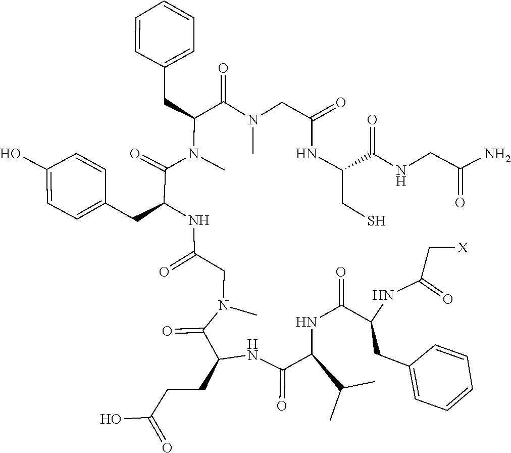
OC(=O)CCC(C(=O)N(CC(=O)NC(CC1=CC=C(O)C=C1)C(N(C(C(N(C)CC(=O)NC(C(NCC(=O)N)=O)CS)=O)CC1=CC=CC=C1)C)=O)C)NC(C(C(C)C)NC(C(NC(=O)C[X])CC1=CC=CC=C1)=O)=O
